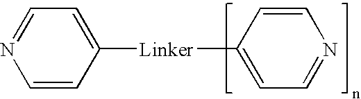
C1=CC([Linker]C2=CC=NC=C2)=CC=N1
